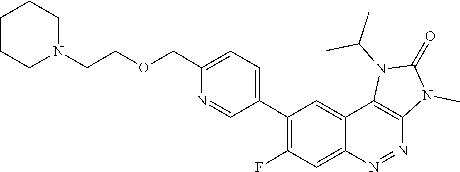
C1(C2=C(F)C=C3C(=C2)C2=C(N=N3)N(C)C(=O)N2C(C)C)=CC=C(COCCN2CCCCC2)N=C1
